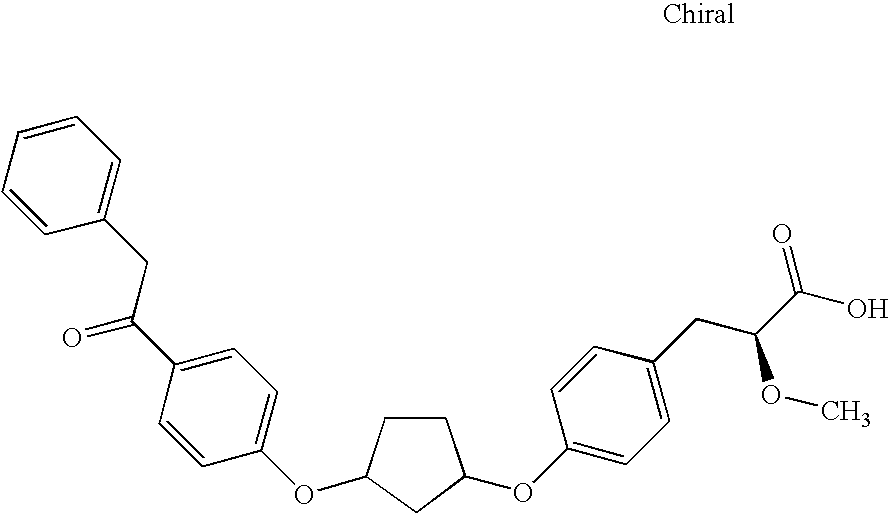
O(C1CCC(OC2=CC=C(C(CC3=CC=CC=C3)=O)C=C2)C1)C1=CC=C(CC(C(O)=O)OC)C=C1
